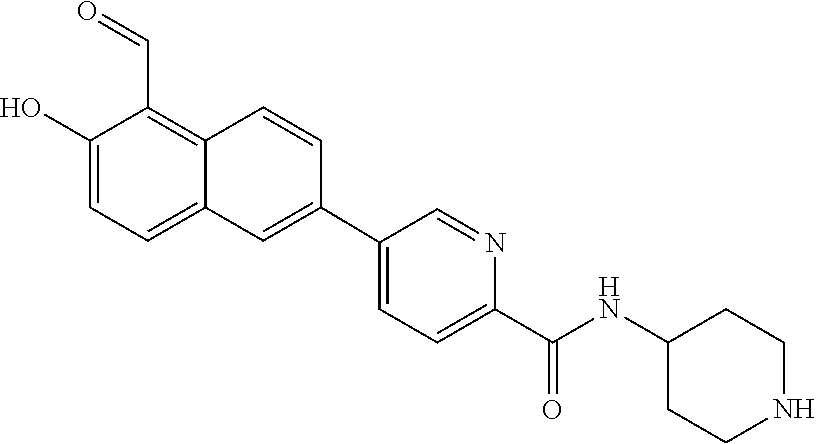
C1(O)=CC=C2C(=C1C=O)C=CC(C1=CC=C(C(NC3CCNCC3)=O)N=C1)=C2
